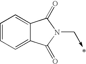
C1=CC=C2C(=C1)C(=O)N(C->C)C2=O
